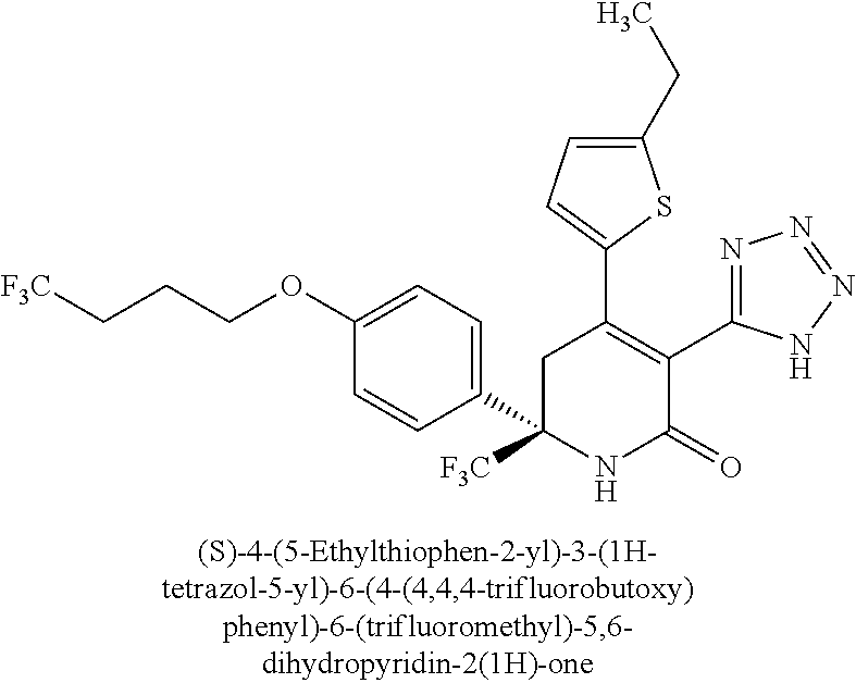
C1(CC)=CC=C(C2=C(C3=NN=NN3)C(=O)NC(C3=CC=C(OCCC[F3C])C=C3)([F3C])C2)S1
